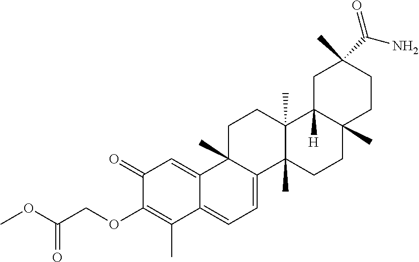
C1(=O)C(OCC(OC)=O)=C(C)C2=CC=C3C(C)(C2=C1)CCC1(C)C3(C)CCC2(C)C1([H])CC(C)(C(N)=O)CC2
